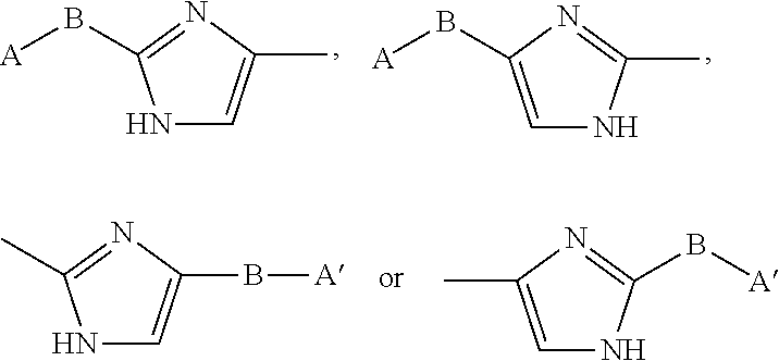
N1C=C(C)N=C1B[A].C1=C(B[A])N=C(C)N1.N1C=C(B[A])N=C1C.C1=C(C)N=C(B[A])N1
